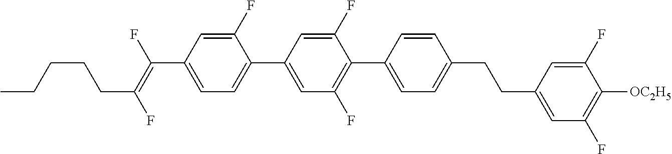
C1(F)=CC(C(=C(F)CCCCC)F)=CC=C1C1=CC(F)=C(C2=CC=C(CCC3=CC(F)=C([OC2H5])C(F)=C3)C=C2)C(F)=C1
